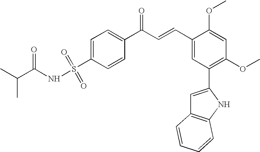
C1=CC(C(C=CC2=CC(C3=CC4=C(N3)C=CC=C4)=C(OC)C=C2OC)=O)=CC=C1S(NC(C(C)C)=O)(=O)=O
